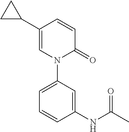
C1=C(C2CC2)C=CC(=O)N1C1=CC=CC(NC(C)=O)=C1
